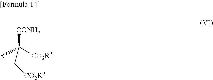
[R1]C([CO2R3])([CONH2])C[CO2R2]
